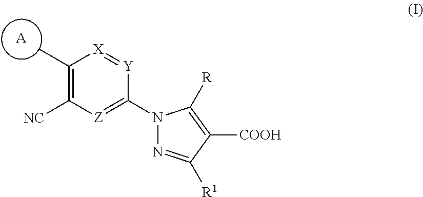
C1(C)=C([NC])[Z]=C(N2N=C([R1])C([COOH])=C2[R])[Y]=[X]1.[A]
